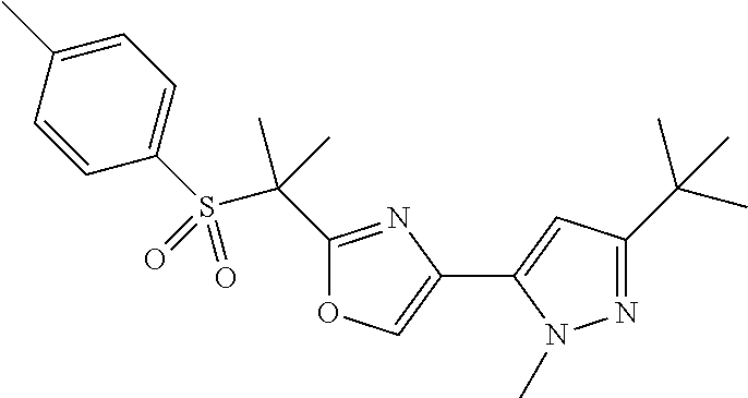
C1=CC(C)=CC=C1S(C(C)(C)C1=NC(C2=CC(C(C)(C)C)=NN2C)=CO1)(=O)=O
